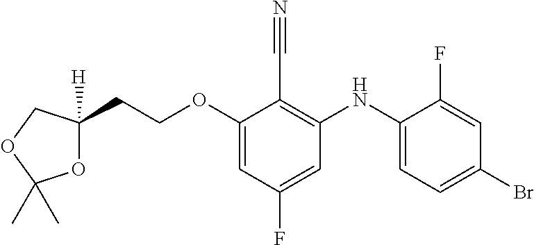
C(OC1=CC(F)=CC(NC2=CC=C(Br)C=C2F)=C1C#N)CC1([H])OC(C)(C)OC1
